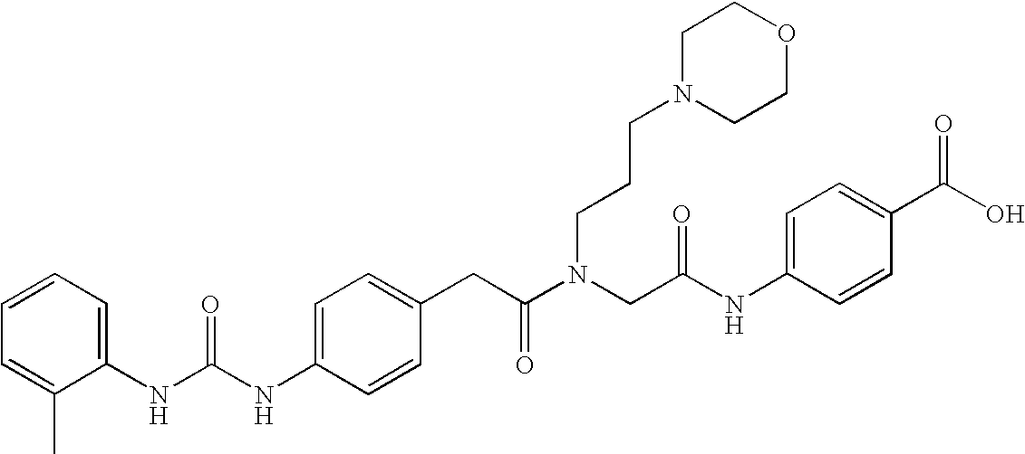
C1=C(CC(N(CC(NC2=CC=C(C(O)=O)C=C2)=O)CCCN2CCOCC2)=O)C=CC(NC(NC2=CC=CC=C2C)=O)=C1
